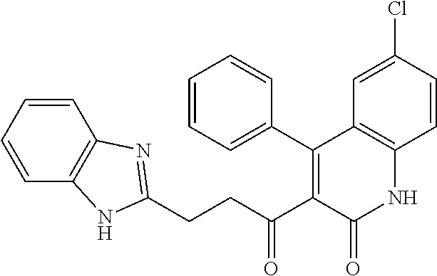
C(CC(C1=C(C2=CC=CC=C2)C2=C(NC1=O)C=CC(Cl)=C2)=O)C1=NC2=C(C=CC=C2)N1
